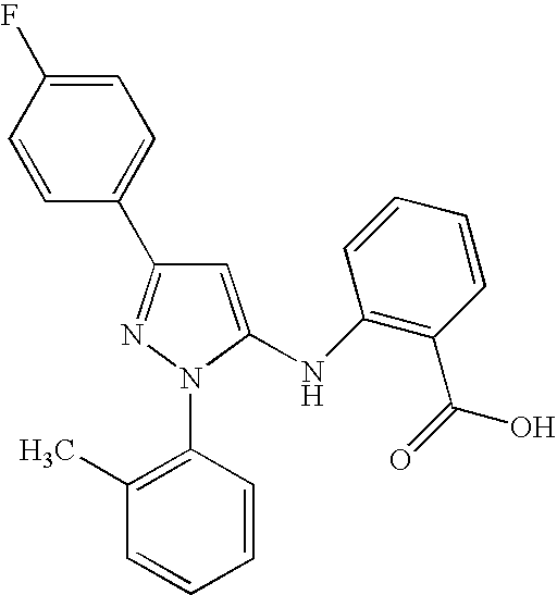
C1=C(NC2=C(C(=O)O)C=CC=C2)N(C2=C(C)C=CC=C2)N=C1C1=CC=C(F)C=C1
